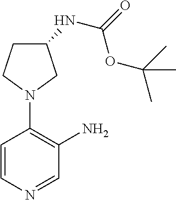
C1=CN=CC(N)=C1N1CC(NC(=O)OC(C)(C)C)CC1
